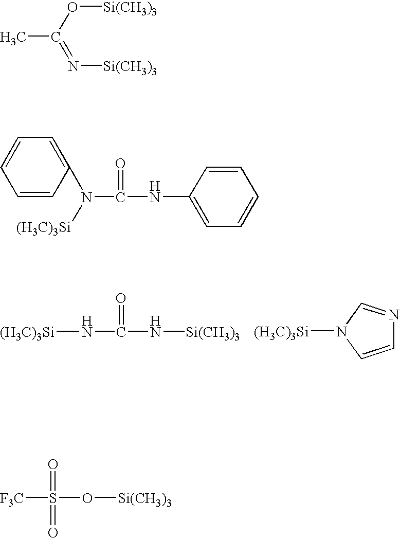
[(H3C)3Si]NC(N[Si(CH3)3])=O.C1=CN([(H3C)3Si])C=N1.CC(O[Si(CH3)3])=N[Si(CH3)3].C1(N(C(NC2=CC=CC=C2)=O)[(H3C)3Si])=CC=CC=C1.[F3C]S(O[Si(CH3)3])(=O)=O
